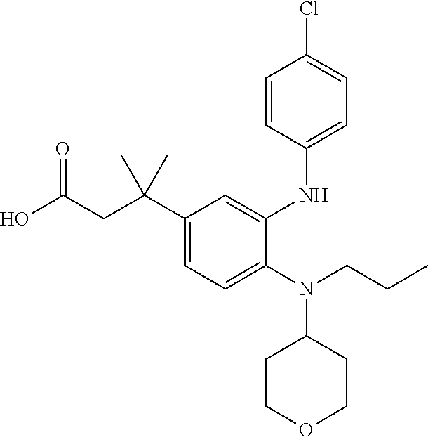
C1(C(CC(O)=O)(C)C)=CC=C(N(CCC)C2CCOCC2)C(NC2=CC=C(Cl)C=C2)=C1
